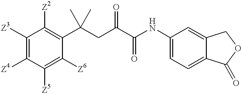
C1([Z3])=C([Z4])C([Z5])=C([Z6])C(C(CC(C(NC2=CC=C3C(=C2)COC3=O)=O)=O)(C)C)=C1[Z2]
